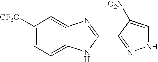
C1([CF3O])=CC=C2C(=C1)N=C(C1=NNC=C1[O2N])N2
